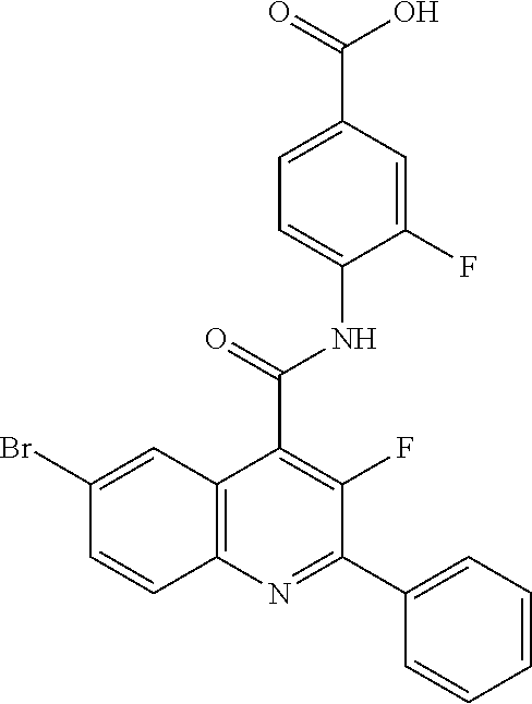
C1=C(C(=O)O)C=C(F)C(NC(C2=C(F)C(C3=CC=CC=C3)=NC3=C2C=C(Br)C=C3)=O)=C1
